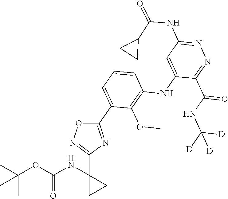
N1=C(C(NC([D])([D])[D])=O)C(NC2=C(OC)C(C3=NC(C4(NC(OC(C)(C)C)=O)CC4)=NO3)=CC=C2)=CC(NC(C2CC2)=O)=N1
